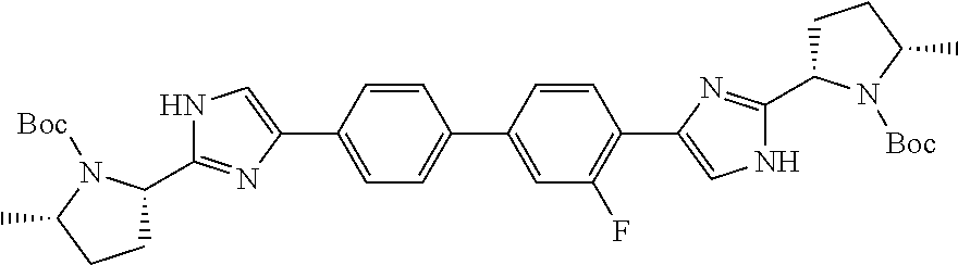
C1=CC(C2=CC=C(C3=CNC(C4CCC(C)N4[Boc])=N3)C=C2)=CC(F)=C1C1=CNC(C2CCC(C)N2[Boc])=N1
